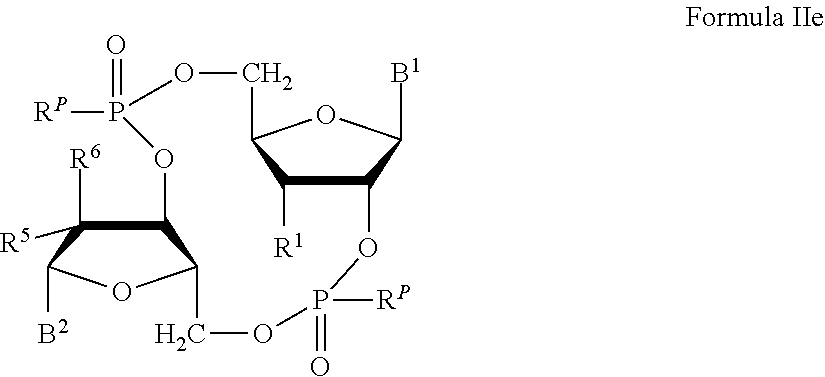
C12C([R6])([R5])C([B2])OC1COP([RP])(=O)OC1C([R1])C(OC1[B1])COP([RP])(=O)O2
